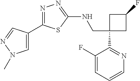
C1(CNC2=NN=C(C3=CN(C)N=C3)S2)(C2=NC=CC=C2F)CC(F)C1
